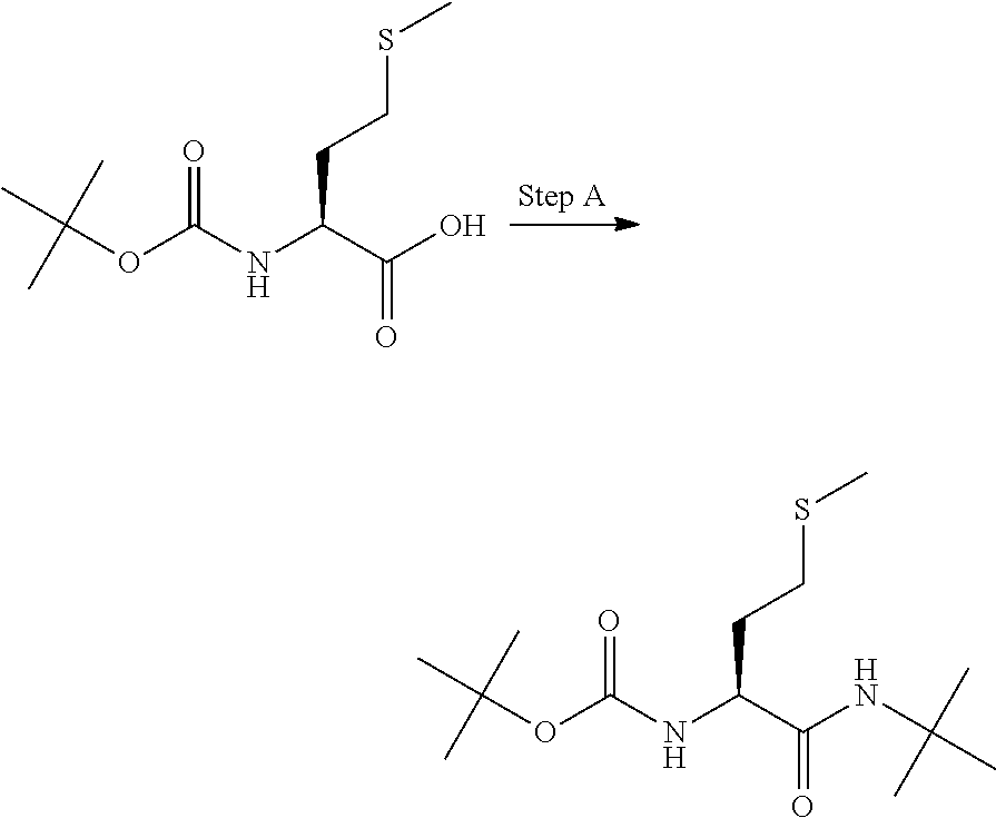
OC(=O)C(NC(=O)OC(C)(C)C)CCSC.C(NC(=O)C(NC(=O)OC(C)(C)C)CCSC)(C)(C)C
